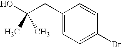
OC(CC1=CC=C(Br)C=C1)(C)C
